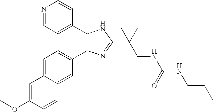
COC1=CC2=CC=C(C3=C(C4=CC=NC=C4)NC(C(CNC(NCCC)=O)(C)C)=N3)C=C2C=C1
